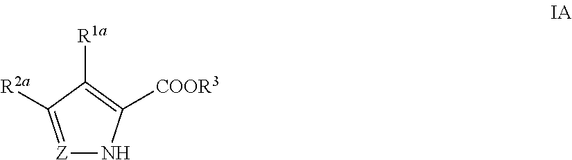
[Z]1=C([R2a])C([R1a])=C([COOR3])N1
